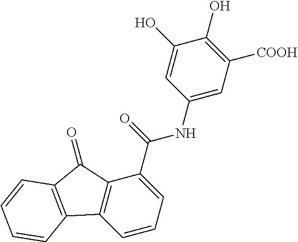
C1=CC=C(C(=O)NC2=CC([COOH])=C(O)C(O)=C2)C2=C1C1=C(C2=O)C=CC=C1
